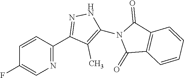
N1=C(C2=NNC(N3C(=O)C4=C(C3=O)C=CC=C4)=C2C)C=CC(F)=C1
